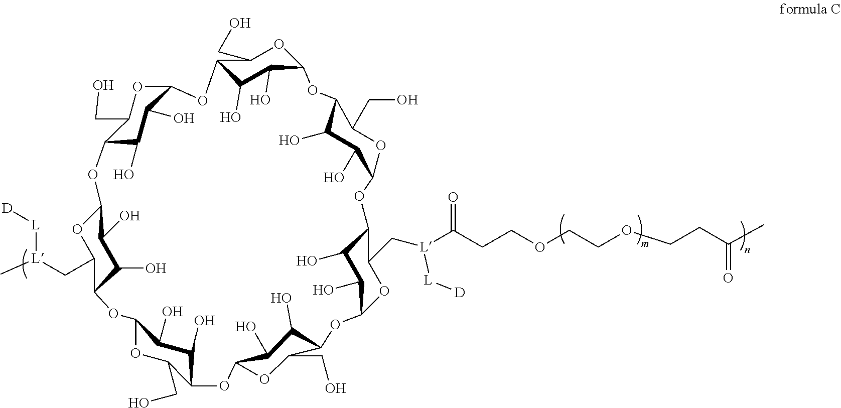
C12C(O)C(O)C(OC1CO)OC1C(O)C(O)C(OC1CO)OC1C(O)C(O)C(OC1C[L](C(CCOCCOCCC(C)=O)=O)[L][D])OC1C(CO)OC(C(O)C1O)OC1C(CO)OC(C(O)C1O)OC1C(O)C(O)C(OC1C[L](C)[L][D])OC1C(CO)OC(C(O)C1O)O2
